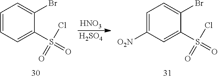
C1=C([O2N])C=C(S(=O)(Cl)=O)C(Br)=C1.C1=CC=C(S(=O)(Cl)=O)C(Br)=C1.[HNO3].[H2SO4]
